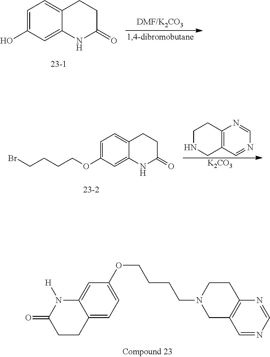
C1CC2=CC=C(OCCCCN3CC4=C(CC3)N=CN=C4)C=C2N([H])C1=O.C1NCC2=C(C1)N=CN=C2.[K2CO3].C12=CC=C(OCCCCBr)C=C1NC(=O)CC2.C1=C(O)C=C2C(=C1)CCC(=O)N2
